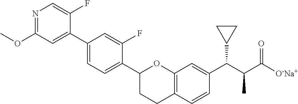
N1=C(OC)C=C(C2=CC=C(C3CCC4=C(O3)C=C(C(C(C([O-Na+])=O)C)C3CC3)C=C4)C(F)=C2)C(F)=C1
